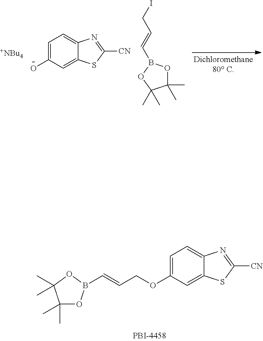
C1(C)(C)OB(C=CCOC2=CC=C3C(=C2)SC([CN])=N3)OC1(C)C.[+NBu4].C1=C([O-])C=C2C(=C1)N=C([CN])S2.C1(C)(C)OB(C=CCI)OC1(C)C
